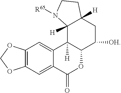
C12=C(C=C3C(=C1)C1([H])C(OC3=O)C([OH])CC3([H])C1([H])N([R65])CC3)OCO2
